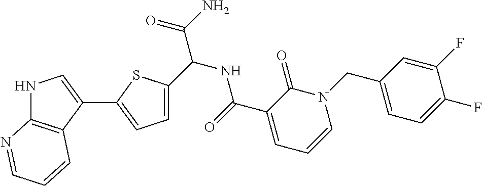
N1C2=C(C(C3=CC=C(C(NC(C4=CC=CN(CC5=CC=C(F)C(F)=C5)C4=O)=O)C(N)=O)S3)=C1)C=CC=N2
